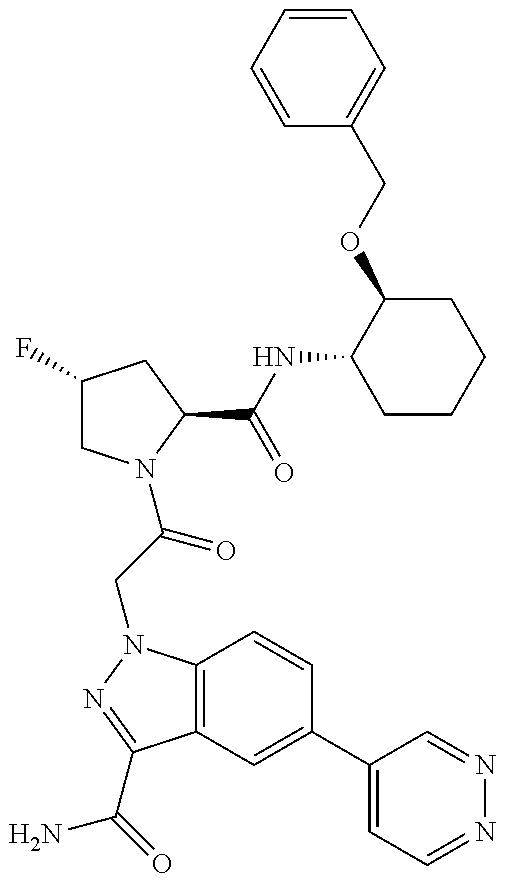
C1(F)CN(C(CN2C3=C(C(C(=O)N)=N2)C=C(C2=CC=NN=C2)C=C3)=O)C(C(NC2CCCCC2OCC2=CC=CC=C2)=O)C1
